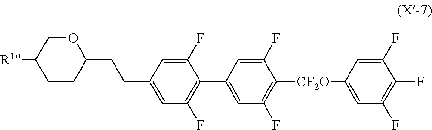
C(C1OCC([R10])CC1)CC1=CC(F)=C(C2=CC(F)=C([CF2O]C3=CC(F)=C(F)C(F)=C3)C(F)=C2)C(F)=C1
